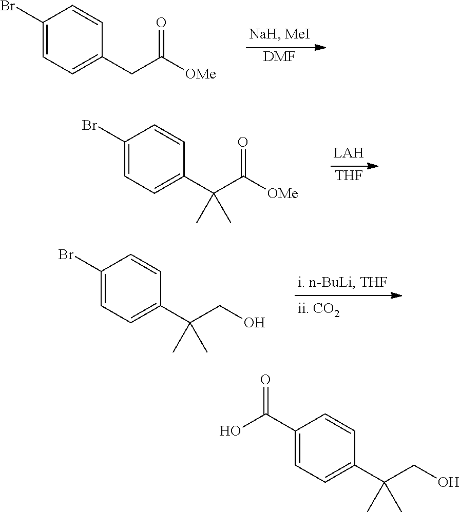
[DMF].C1(Br)=CC=C(CC([OMe])=O)C=C1.[THF].C1(Br)=CC=C(C(C([OMe])=O)(C)C)C=C1.C1(Br)=CC=C(C(CO)(C)C)C=C1.C1(C(O)=O)=CC=C(C(CO)(C)C)C=C1
